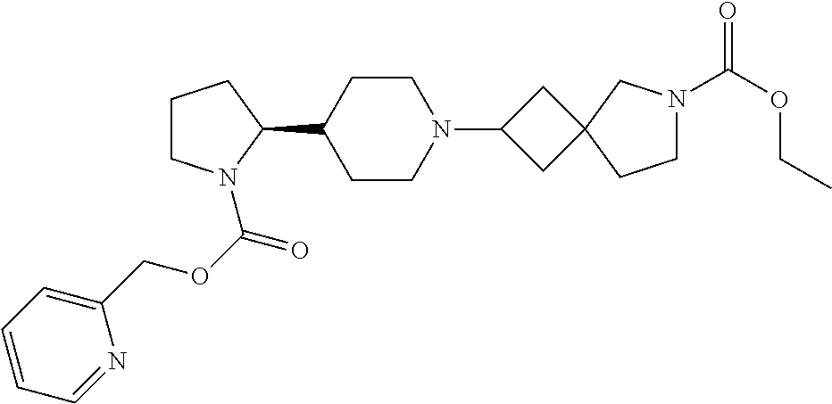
C1CN(C(=O)OCC2=CC=CC=N2)C(C2CCN(C3CC4(C3)CCN(C(OCC)=O)C4)CC2)C1
